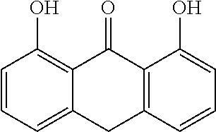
C1=CC=C2C(=C1O)C(=O)C1=C(C2)C=CC=C1O
